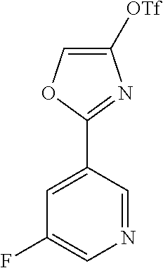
C1([OTf])=COC(C2=CC(F)=CN=C2)=N1
